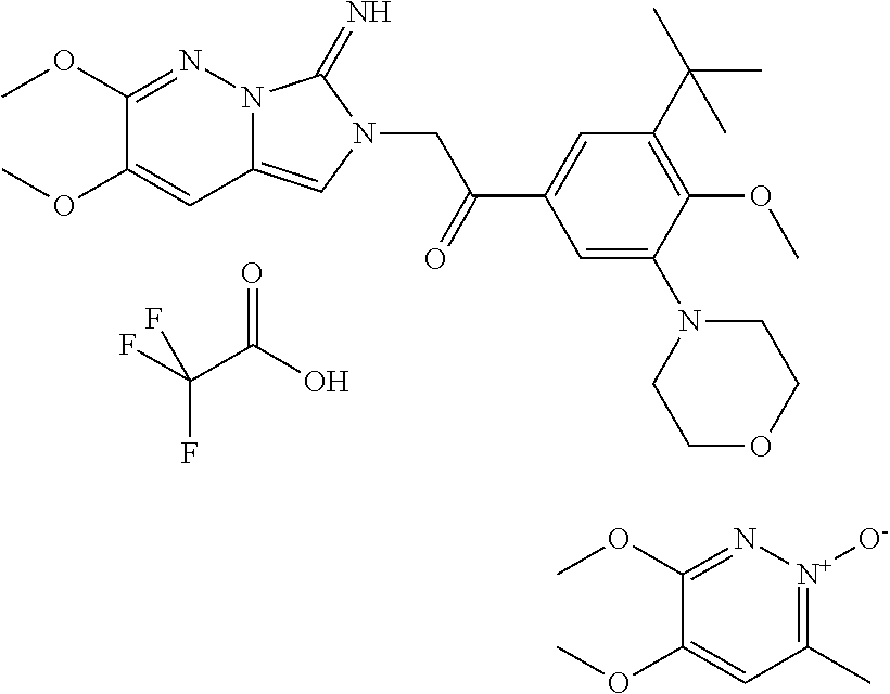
COC1=NN2C(=CN(CC(C3=CC(C(C)(C)C)=C(OC)C(N4CCOCC4)=C3)=O)C2=N)C=C1OC.FC(C(O)=O)(F)F.COC1=N[N+]([O-])=C(C)C=C1OC
